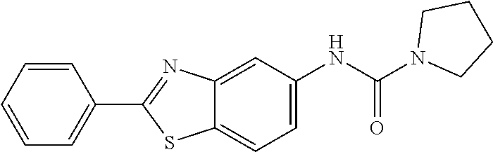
C12=CC(NC(N3CCCC3)=O)=CC=C1SC(C1=CC=CC=C1)=N2
